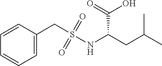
C(S(NC(CC(C)C)C(O)=O)(=O)=O)C1=CC=CC=C1
